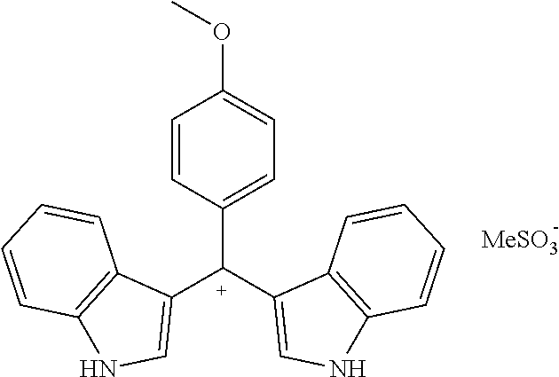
C1=CC([C+](C2=CNC3=C2C=CC=C3)C2=CNC3=C2C=CC=C3)=CC=C1OC
